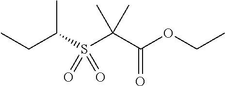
CCC(S(C(C(OCC)=O)(C)C)(=O)=O)C
